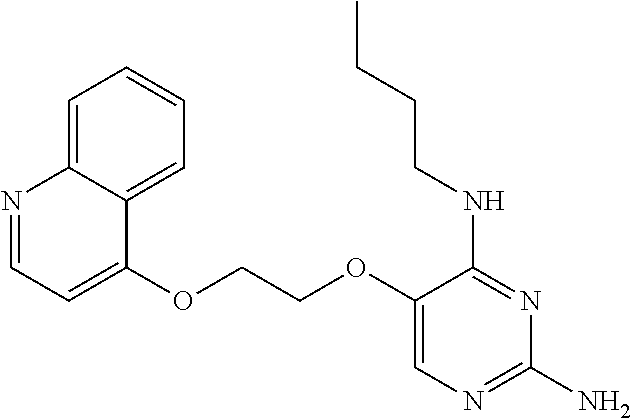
C1(OCCOC2=CC=NC3=CC=CC=C23)=CN=C(N)N=C1NCCCC
